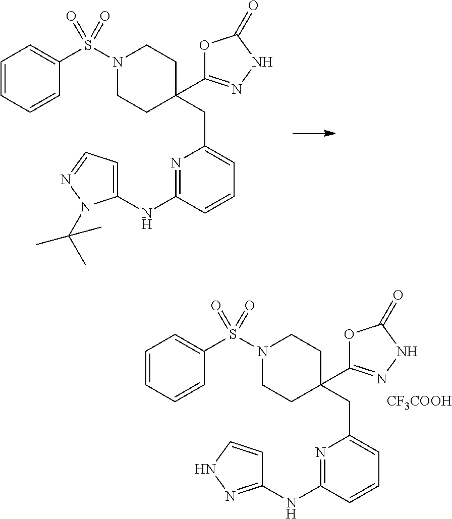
C1=CC=CC(S(N2CCC(CC3=CC=CC(NC4=CC=NN4C(C)(C)C)=N3)(C3=NNC(=O)O3)CC2)(=O)=O)=C1.C1=CC=CC(S(N2CCC(CC3=CC=CC(NC4=NNC=C4)=N3)(C3=NNC(=O)O3)CC2)(=O)=O)=C1.[CF3COOH]
